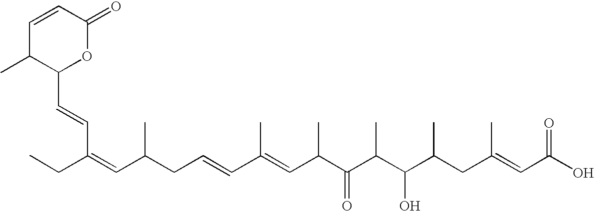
C1(C)C(C=CC(CC)=CC(CC=CC(=CC(C(C(C(C(CC(=CC(O)=O)C)C)O)C)=O)C)C)C)OC(=O)C=C1
